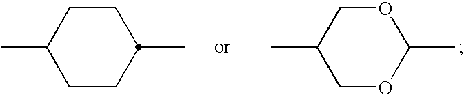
CC1CCC(C)CC1.CC1COC(C)OC1
